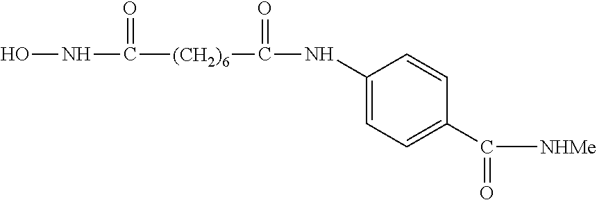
ONC([(CH2)6]C(NC1=CC=C(C([NHMe])=O)C=C1)=O)=O
